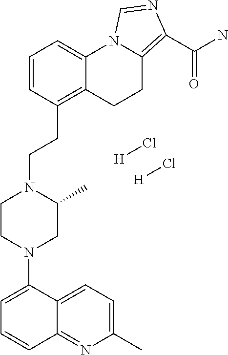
C12=NC(C)=CC=C1C(N1CC(C)N(CCC3=C4C(=CC=C3)N3C(=C(C(N)=O)N=C3)CC4)CC1)=CC=C2.[H]Cl.[H]Cl
